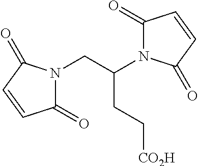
C1(=O)N(CC(N2C(=O)C=CC2=O)CC[CO2H])C(=O)C=C1
